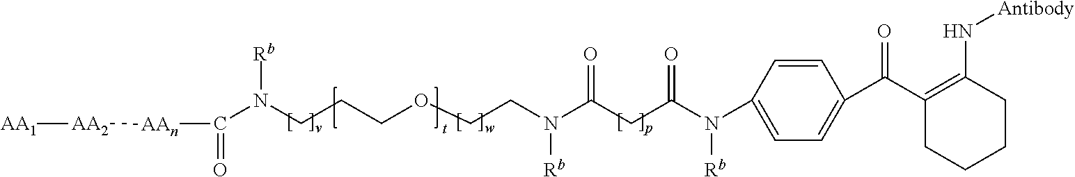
C(N(CCCOCCN(C(CC(N(C1=CC=C(C(C2=C(N[Antibody])CCCC2)=O)C=C1)[Rb])=O)=O)[Rb])[Rb])([AAn][AA2][AA1])=O
